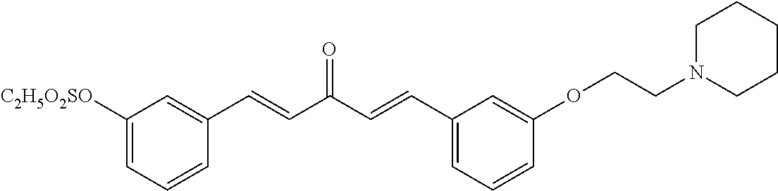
C1([C2H5O2SO])=CC=CC(C=CC(C=CC2=CC=CC(OCCN3CCCCC3)=C2)=O)=C1
